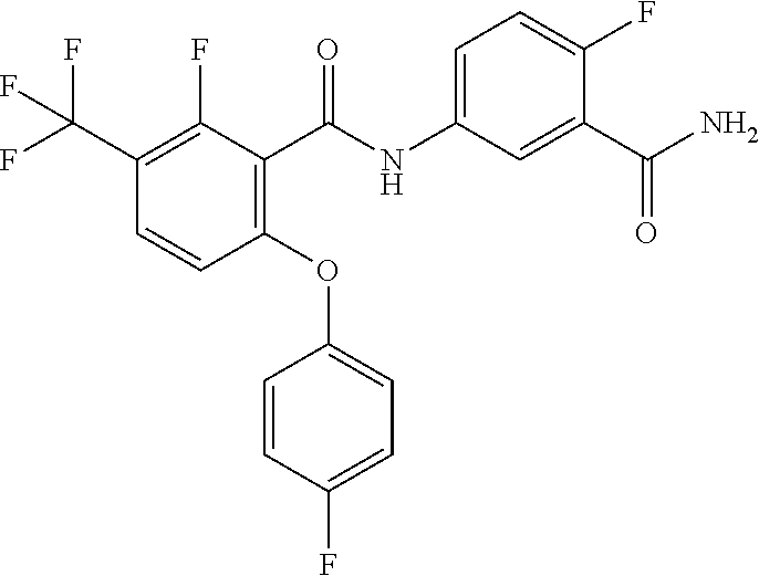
C1(C(F)(F)F)=C(F)C(C(NC2=CC=C(F)C(C(N)=O)=C2)=O)=C(OC2=CC=C(F)C=C2)C=C1
